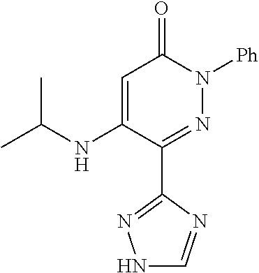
C1=C(NC(C)C)C(C2=NNC=N2)=NN([Ph])C1=O
